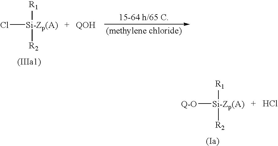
Cl[Si-Zp(A)]([R1])[R2].[Q-O][Si-Zp(A)]([R1])[R2].Cl
